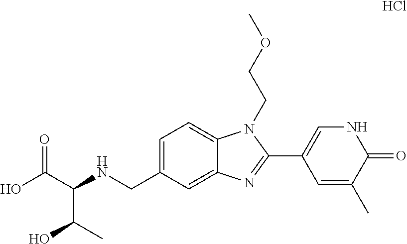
C1=C(CNC(C(O)=O)C(C)O)C=C2C(=C1)N(CCOC)C(C1=CNC(=O)C(C)=C1)=N2.Cl
